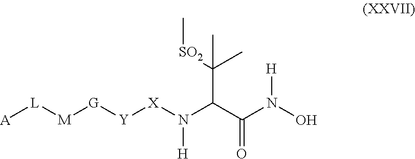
[A][L][M][G][Y][X]N(C(C(N(O)[H])=O)C(C)(C)[SO2]C)[H]
